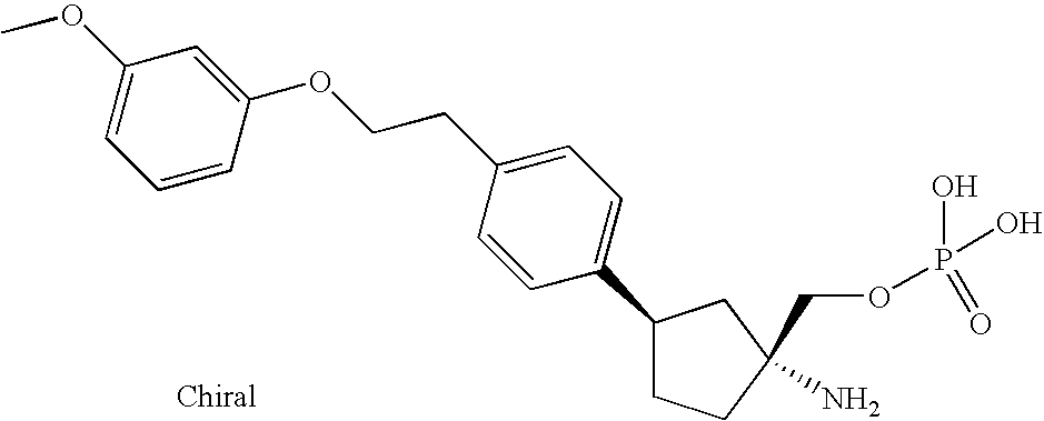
NC1(COP(O)(O)=O)CCC(C2=CC=C(CCOC3=CC(OC)=CC=C3)C=C2)C1
